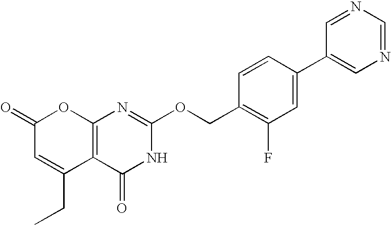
C12=C(C(=O)NC(OCC3=C(F)C=C(C4=CN=CN=C4)C=C3)=N1)C(CC)=CC(=O)O2
